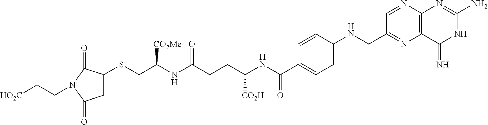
C1C(SCC(NC(CCC(NC(C2=CC=C(NCC3=NC4=C(N=C3)N=C(N)NC4=N)C=C2)=O)[CO2H])=O)[CO2Me])C(=O)N(CC[HO2C])C1=O
